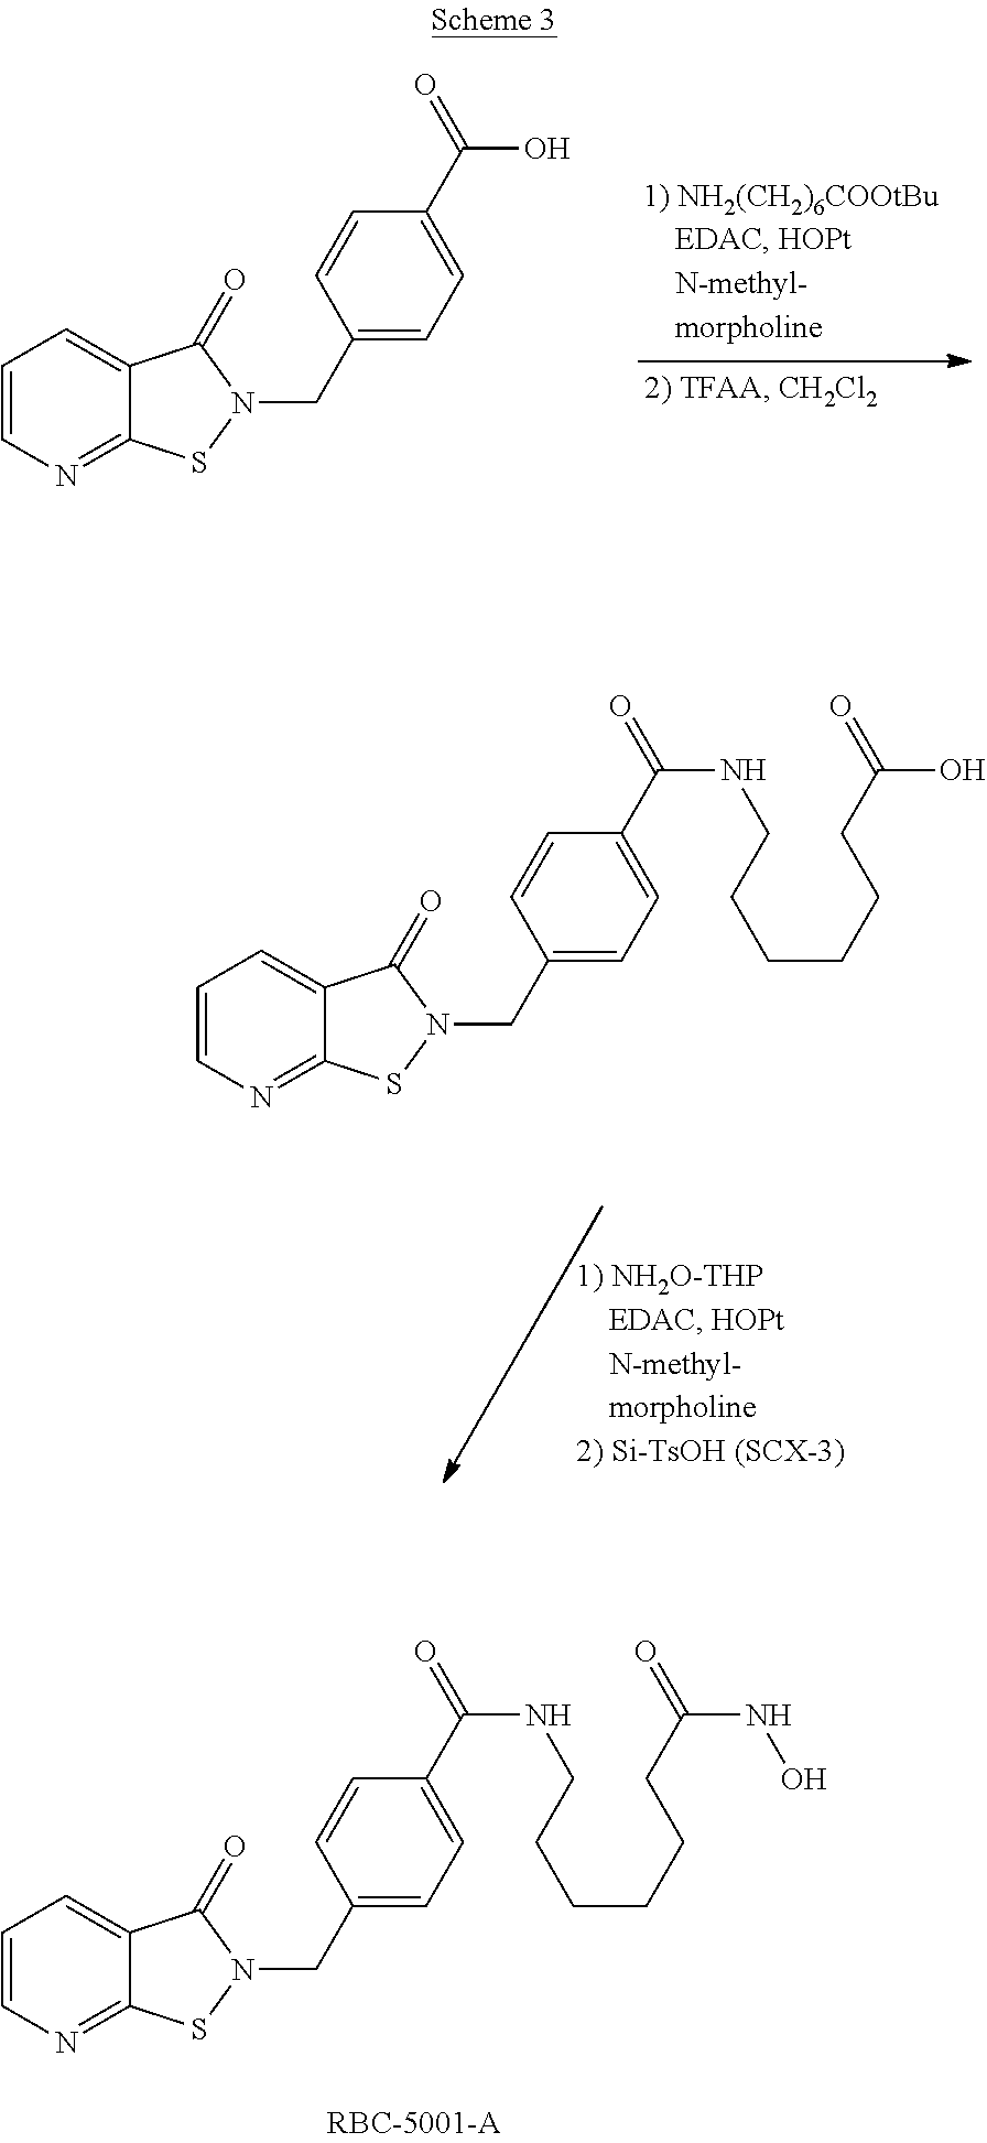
C1=CN=C2C(=C1)C(=O)N(CC1=CC=C(C(=O)O)C=C1)S2.C1=CN=C2C(=C1)C(=O)N(CC1=CC=C(C(=O)NCCCCCCC(=O)O)C=C1)S2.C1=CN=C2C(=C1)C(=O)N(CC1=CC=C(C(=O)NCCCCCCC(=O)NO)C=C1)S2
